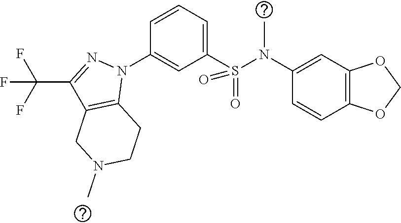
C1(N(S(C2=CC=CC(N3C4=C(C(C(F)(F)F)=N3)CN(C)CC4)=C2)(=O)=O)C)=CC2=C(C=C1)OCO2
